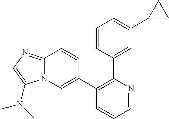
C1(C2=CN3C(=NC=C3N(C)C)C=C2)=C(C2=CC(C3CC3)=CC=C2)N=CC=C1
